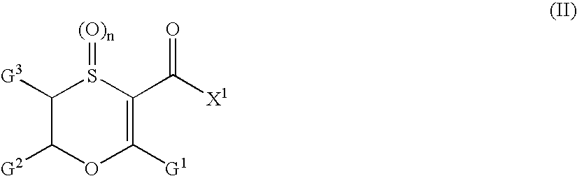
C1([G3])C([G2])OC([G1])=C(C([X1])=O)S1=[(O)n]
